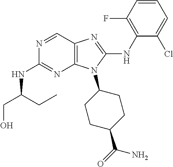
N1=CC2=C(N=C1NC(CO)CC)N(C1CCC(C(=O)N)CC1)C(NC1=C(F)C=CC=C1Cl)=N2
